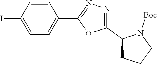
C1=CC(I)=CC=C1C1=NN=C(C2CCCN2[Boc])O1
